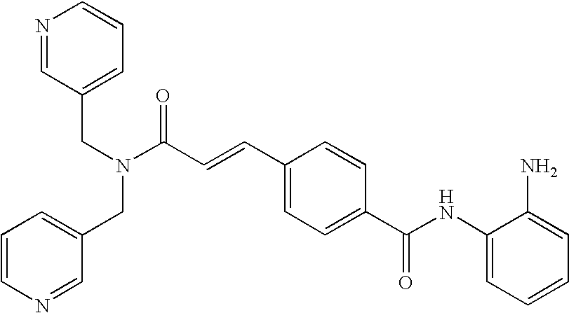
C1(NC(C2=CC=C(C=CC(N(CC3=CC=CN=C3)CC3=CC=CN=C3)=O)C=C2)=O)=CC=CC=C1N
